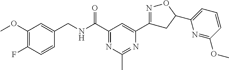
C1(OC)=C(F)C=CC(CNC(C2=NC(C)=NC(C3=NOC(C4=CC=CC(OC)=N4)C3)=C2)=O)=C1
